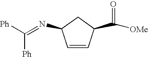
C1=CC(C([OMe])=O)CC1N=C([Ph])[Ph]
